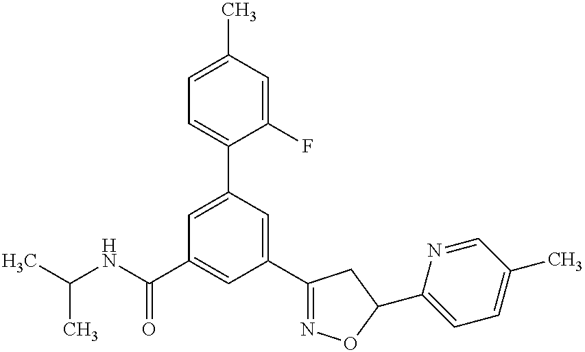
CC(NC(C1=CC(C2=NOC(C3=CC=C(C)C=N3)C2)=CC(C2=CC=C(C)C=C2F)=C1)=O)C
